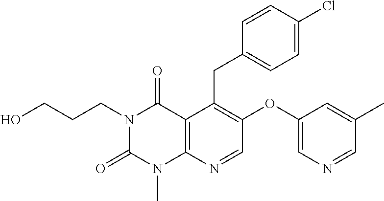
C1=CC(Cl)=CC=C1CC1=C(OC2=CN=CC(C)=C2)C=NC2=C1C(=O)N(CCCO)C(=O)N2C
